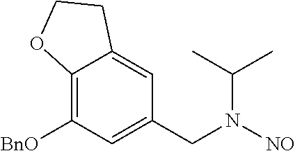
C1=C2C(=C([BnO])C=C1CN(C(C)C)[NO])OCC2
